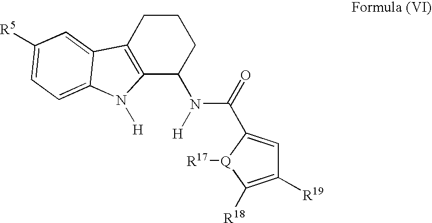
C1CC2=C(C(N(C(=O)C3=CC([R19])=C([R18])[Q]3[R17])[H])C1)N([H])C1=CC=C([R5])C=C21
